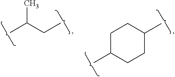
C1C(C)CCC(C)C1.CC(CC)C
